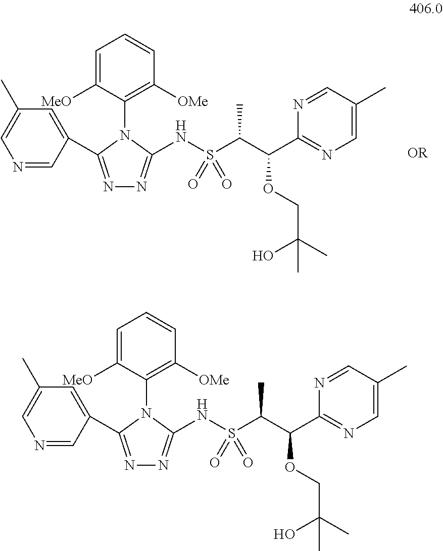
N1=C(C2=CC(C)=CN=C2)N(C2=C([OMe])C=CC=C2[MeO])C(NS(C(C(C2=NC=C(C)C=N2)OCC(O)(C)C)C)(=O)=O)=N1.N1=C(C2=CC(C)=CN=C2)N(C2=C([OMe])C=CC=C2[MeO])C(NS(C(C(C2=NC=C(C)C=N2)OCC(O)(C)C)C)(=O)=O)=N1
